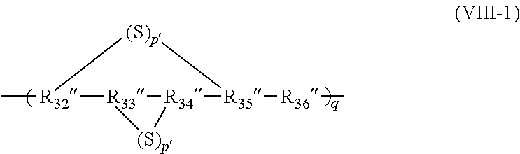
C[R32]1[R33][R34]([(S)p]C)[R35]([R36]C)[(S)p]1
